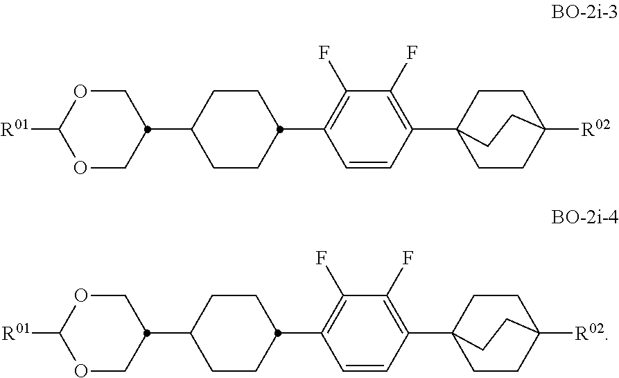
C12(C3=C(F)C(F)=C(C4CCC(C5COC([R01])OC5)CC4)C=C3)CCC([R02])(CC1)CC2.C12(C3=C(F)C(F)=C(C4CCC(C5COC([R01])OC5)CC4)C=C3)CCC([R02])(CC1)CC2
